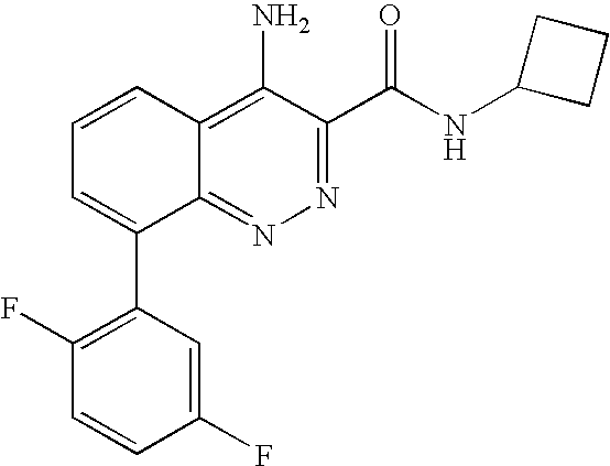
C1=CC2=C(N)C(C(NC3CCC3)=O)=NN=C2C(C2=C(F)C=CC(F)=C2)=C1
